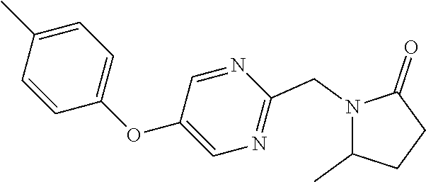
N1(CC2=NC=C(OC3=CC=C(C)C=C3)C=N2)C(C)CCC1=O
